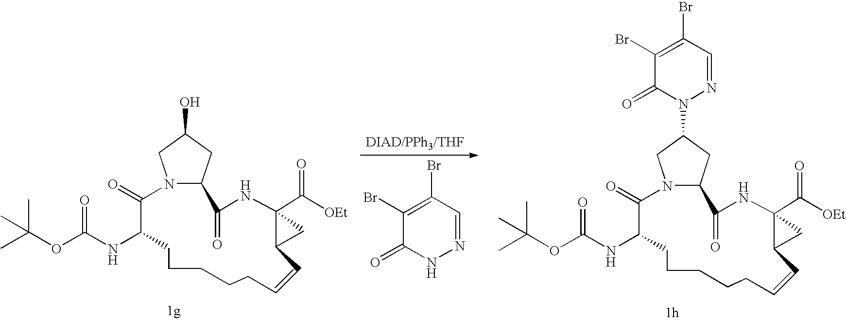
C1(Br)=C(Br)C=NNC1=O.N12C(CC(N3N=CC(Br)=C(Br)C3=O)C1)C(=O)NC1(C([OEt])=O)C(C=CCCCCCC(NC(OC(C)(C)C)=O)C2=O)C1.N12C(CC(O)C1)C(=O)NC1(C([OEt])=O)C(C=CCCCCCC(NC(OC(C)(C)C)=O)C2=O)C1
